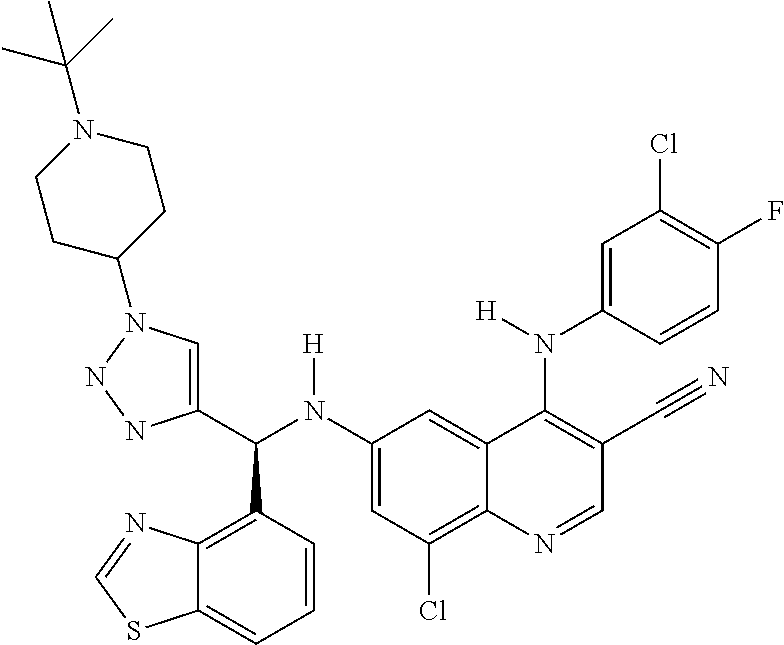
C1(N(C(C2=CN(C3CCN(C(C)(C)C)CC3)NN2)C2=C3C(=CC=C2)SC=N3)[H])=CC(Cl)=C2C(=C1)C(N(C1=CC(Cl)=C(F)C=C1)[H])=C(C#N)C=N2
